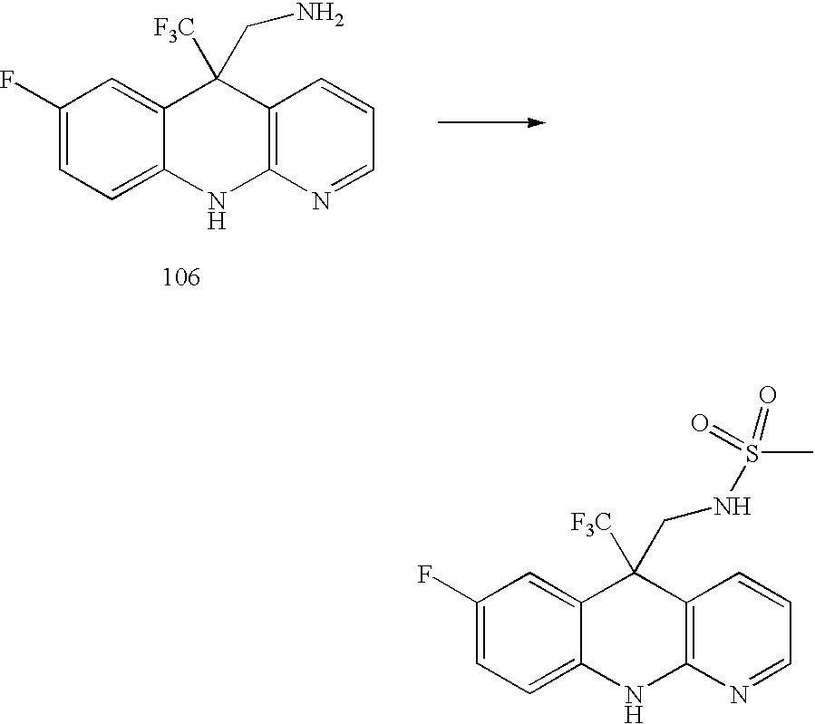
C1(F)=CC=C2C(=C1)C([F3C])(CNS(C)(=O)=O)C1=C(N2)N=CC=C1.C1(F)=CC=C2C(=C1)C([F3C])(CN)C1=C(N2)N=CC=C1
